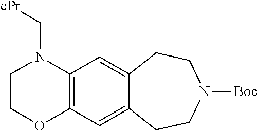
C12=C(C=C3C(=C1)CCN([Boc])CC3)N(C[cPr])CCO2
